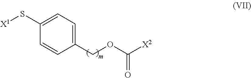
C1(COC([X2])=O)=CC=C(S[X1])C=C1
